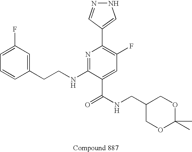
C1=CC(CCNC2=NC(C3=CNN=C3)=C(F)C=C2C(NCC2COC(C)(C)OC2)=O)=CC(F)=C1
